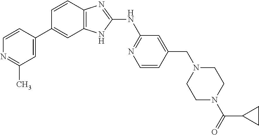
N1=C(C)C=C(C2=CC3=C(C=C2)N=C(NC2=NC=CC(CN4CCN(C(=O)C5CC5)CC4)=C2)N3)C=C1
